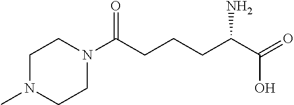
C1N(C)CCN(C(CCCC(C(=O)O)N)=O)C1
